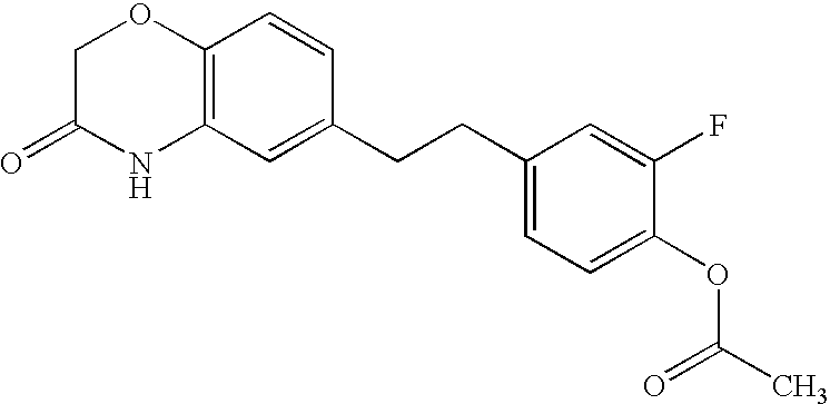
C12=C(C=C(CCC3=CC=C(OC(C)=O)C(F)=C3)C=C1)NC(=O)CO2
